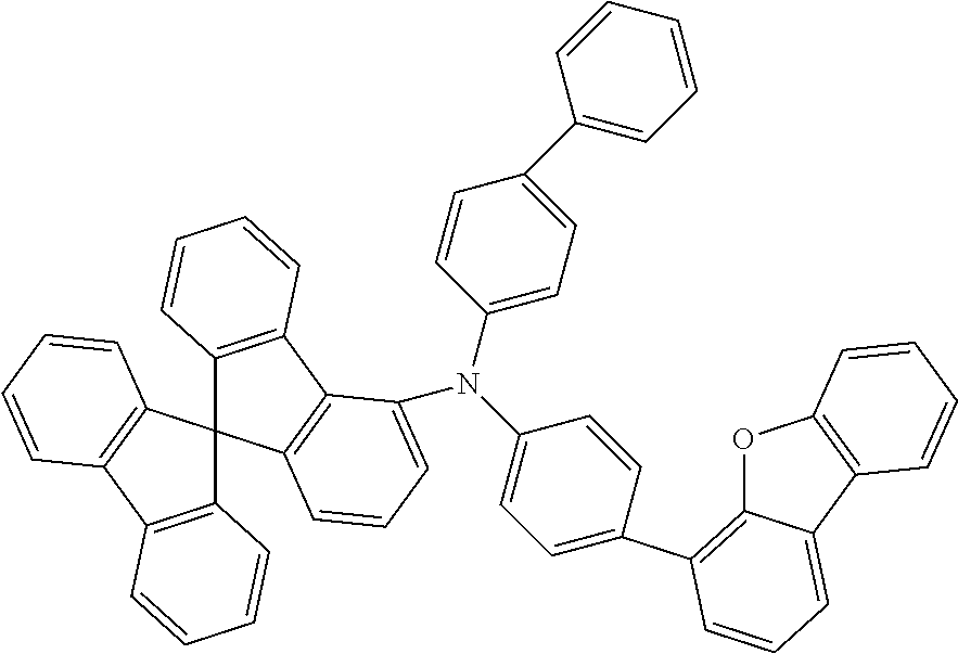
C12=C(C3=C(C14C1=C(C5=C4C=CC=C5)C(N(C4=CC=C(C5=C6OC7=C(C6=CC=C5)C=CC=C7)C=C4)C4=CC=C(C5=CC=CC=C5)C=C4)=CC=C1)C=CC=C3)C=CC=C2
